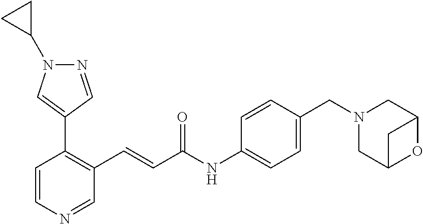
C1=CN=CC(C=CC(NC2=CC=C(CN3CC4OC(C3)C4)C=C2)=O)=C1C1=CN(C2CC2)N=C1
